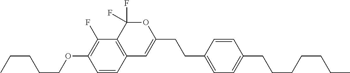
C1=CC2=C(C(F)=C1OCCCCC)C(F)(F)OC(CCC1=CC=C(CCCCCCC)C=C1)=C2
